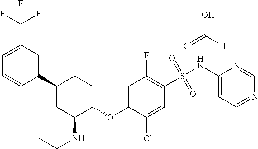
C1(C2CC(NCC)C(OC3=CC(F)=C(S(NC4=CC=NC=N4)(=O)=O)C=C3Cl)CC2)=CC(C(F)(F)F)=CC=C1.OC([H])=O
